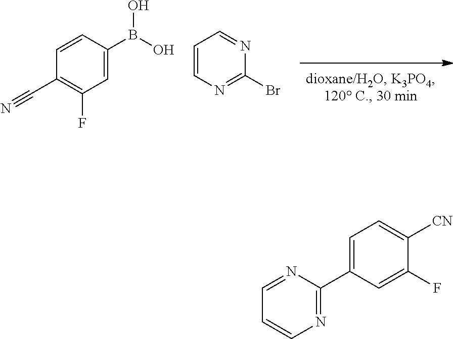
C1(C#N)=C(F)C=C(B(O)O)C=C1.C1=CN=C(Br)N=C1.C1=C(C2=NC=CC=N2)C=C(F)C([CN])=C1
